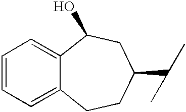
C1=CC=C2C(=C1)C(O)CC(C(C)C)CC2
